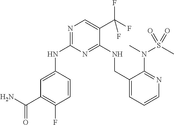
N1=C(NC2=CC(C(N)=O)=C(F)C=C2)N=C(NCC2=CC=CN=C2N(C)S(C)(=O)=O)C(C(F)(F)F)=C1
